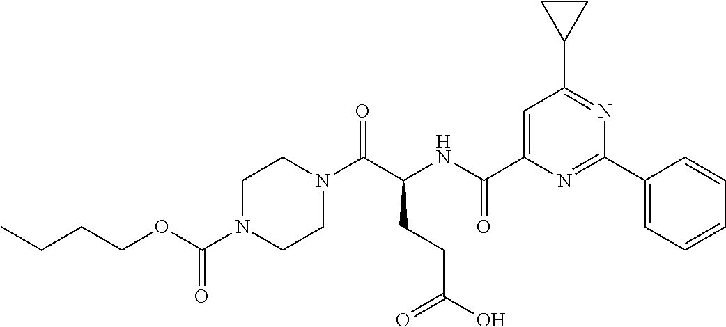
C1N(C(OCCCC)=O)CCN(C(C(NC(C2=CC(C3CC3)=NC(C3=CC=CC=C3)=N2)=O)CCC(O)=O)=O)C1
